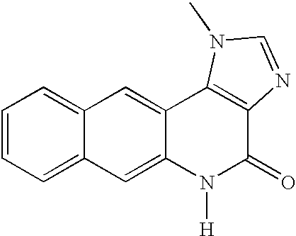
C1=CC=C2C(=C1)C=C1C(=C2)N([H])C(=O)C2=C1N(C)C=N2
